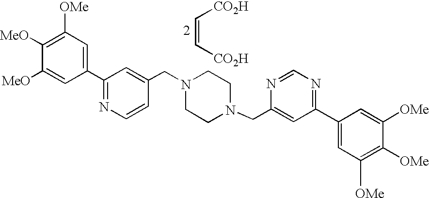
C1(C2=NC=CC(CN3CCN(CC4=CC(C5=CC([OMe])=C([OMe])C([OMe])=C5)=NC=N4)CC3)=C2)=CC([OMe])=C([MeO])C([MeO])=C1.C(=C[CO2H])[CO2H]
